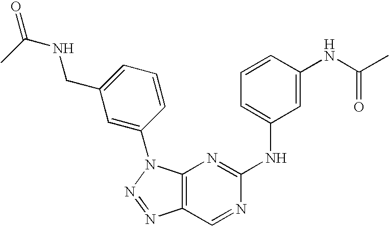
C12=C(N(C3=CC(CNC(=O)C)=CC=C3)N=N1)N=C(NC1=CC=CC(NC(C)=O)=C1)N=C2
